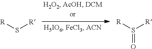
[R]S[R].[R]S([R])=O
